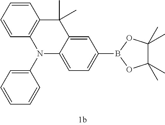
C1=CC=CC2=C1C(C)(C)C1=CC(B3OC(C)(C)C(C)(C)O3)=CC=C1N2C1=CC=CC=C1
